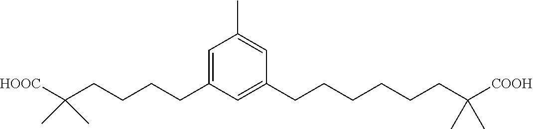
C1(C)=CC(CCCCCCC(C)(C)[COOH])=CC(CCCCC(C)(C)[HOOC])=C1
